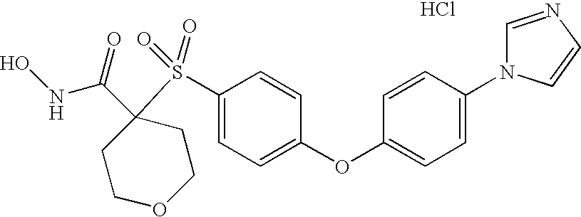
C1COCCC1(C(=O)NO)S(C1=CC=C(OC2=CC=C(N3C=NC=C3)C=C2)C=C1)(=O)=O.Cl
